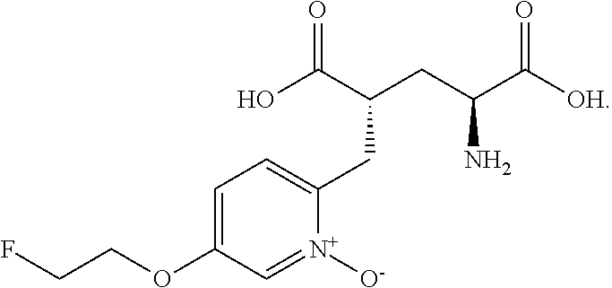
FCCOC1=CC=C(CC(C(O)=O)CC(C([OH])=O)N)[N+]([O-])=C1
